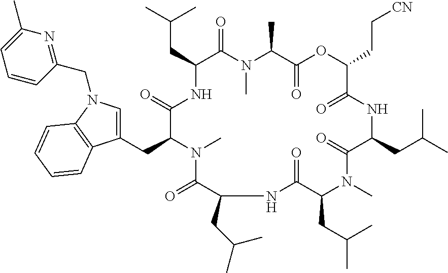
C(C1C(=O)N(C)C(C)C(=O)OC(CC[CN])C(=O)NC(CC(C)C)C(=O)N(C)C(CC(C)C)C(=O)NC(CC(C)C)C(=O)N(C)C(CC2=CN(CC3=NC(C)=CC=C3)C3=C2C=CC=C3)C(=O)N1)C(C)C
